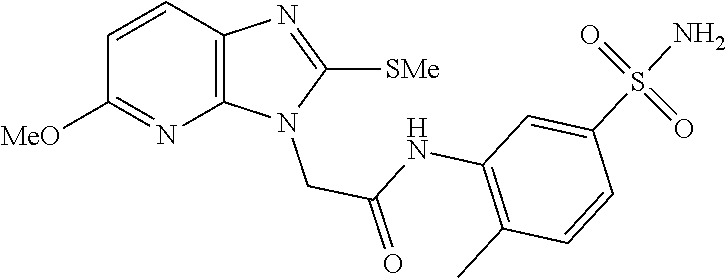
C1=CC2=C(N=C1[MeO])N(CC(=O)NC1=C(C)C=CC(S(=O)(=O)N)=C1)C([SMe])=N2
